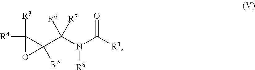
C1([R4])([R3])C(C(N([R8])C(=O)[R1])([R6])[R7])([R5])O1
